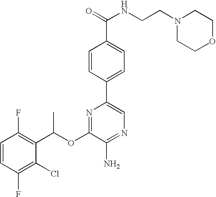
C1=CC(F)=C(C(OC2=NC(C3=CC=C(C(NCCN4CCOCC4)=O)C=C3)=CN=C2N)C)C(Cl)=C1F
